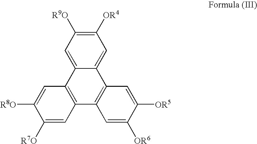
C1=C2C(=CC([OR4])=C1[R9O])C1=C(C3=C2C=C([R8O])C([R7O])=C3)C=C([OR6])C([OR5])=C1
